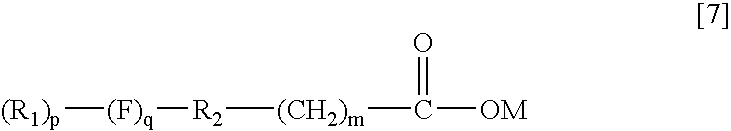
[R2]([(CH2)m]C([OM])=O)[(F)q][(R1)p]
